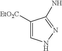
C1=C([EtO2C])C(N)=NN1
